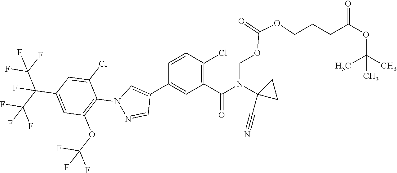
C1=CC(Cl)=C(C(N(C2(C#N)CC2)COC(=O)OCCCC(OC(C)(C)C)=O)=O)C=C1C1=CN(C2=C(OC(F)(F)F)C=C(C(C(F)(F)F)(C(F)(F)F)F)C=C2Cl)N=C1
